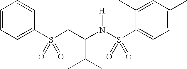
C1=CC=C(S(CC(N(S(C2=C(C)C=C(C)C=C2C)(=O)=O)[H])C(C)C)(=O)=O)C=C1
